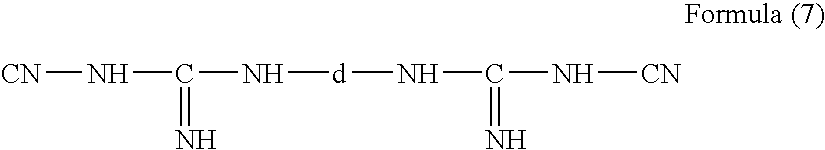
[CN]NC(N[d]NC(N[CN])=N)=N
